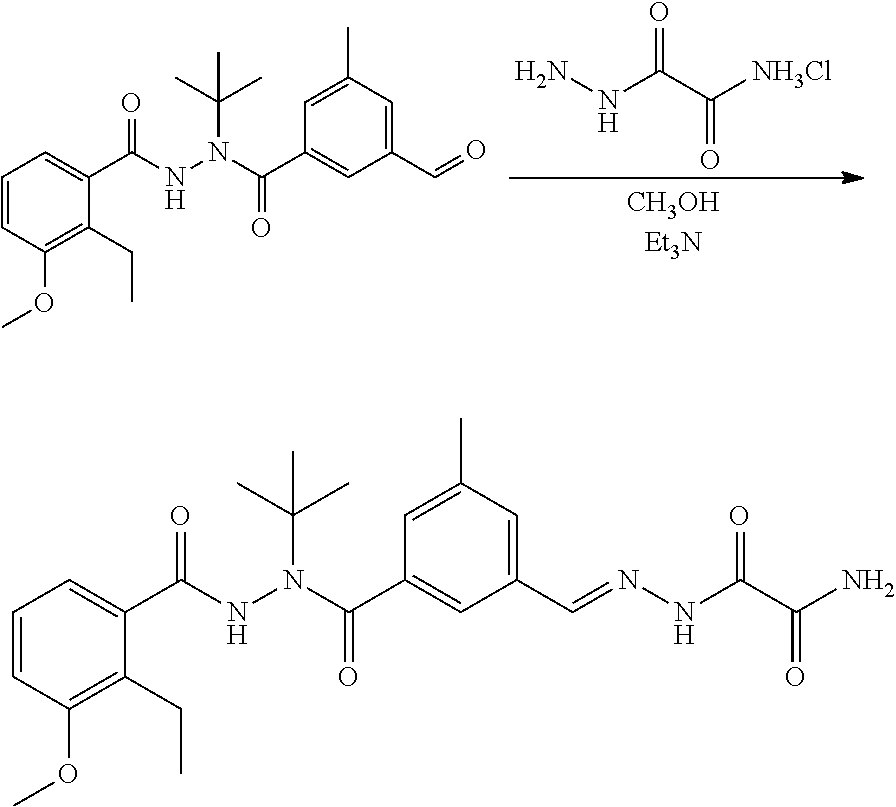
C1=CC(OC)=C(CC)C(C(NN(C(=O)C2=CC(C=NNC(C(N)=O)=O)=CC(C)=C2)C(C)(C)C)=O)=C1.C1=CC(OC)=C(CC)C(C(NN(C(=O)C2=CC(C=O)=CC(C)=C2)C(C)(C)C)=O)=C1.NNC(C([NH3Cl])=O)=O
